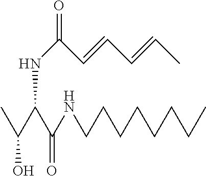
CC(C(C(NCCCCCCCC)=O)NC(C=CC=CC)=O)O
